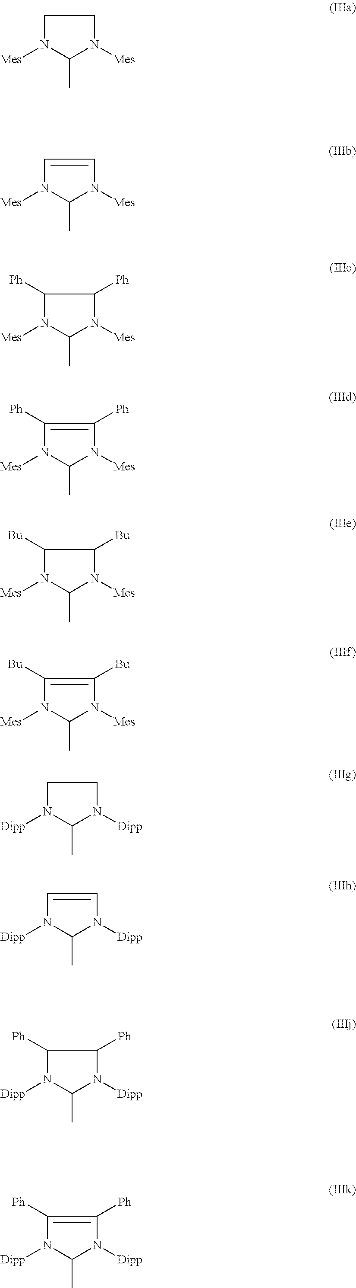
N1([Mes])C(C)N([Mes])CC1.N1([Mes])C(C)N([Mes])C=C1.N1([Mes])C(C)N([Mes])C([Ph])C1[Ph].N1([Mes])C(C)N([Mes])C([Ph])=C1[Ph].N1([Mes])C(C)N([Mes])C([Bu])C1[Bu].N1([Mes])C(C)N([Mes])C([Bu])=C1[Bu].N1([Dipp])C(C)N([Dipp])CC1.N1([Dipp])C(C)N([Dipp])C=C1.N1([Dipp])C(C)N([Dipp])C([Ph])C1[Ph].N1([Dipp])C(C)N([Dipp])C([Ph])=C1[Ph]
